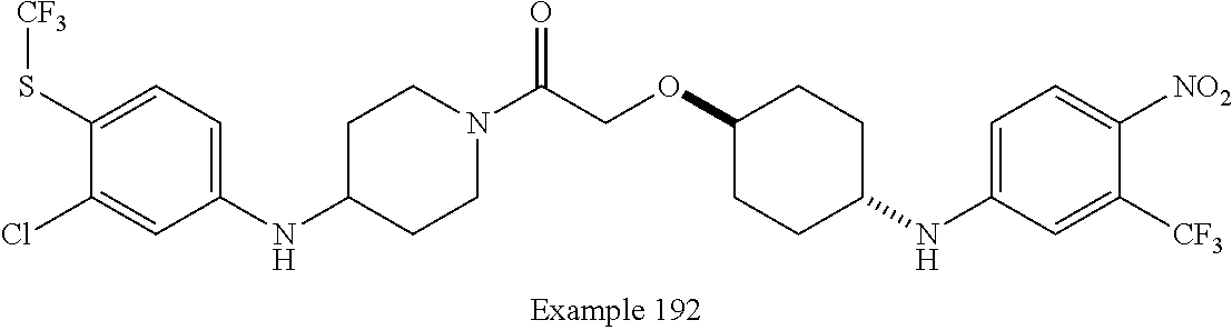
N(C1=CC=C(S[CF3])C(Cl)=C1)C1CCN(C(COC2CCC(NC3=CC=C([NO2])C([CF3])=C3)CC2)=O)CC1
